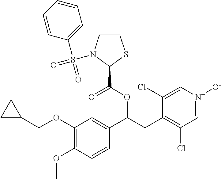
C1(OCC2CC2)=C(OC)C=CC(C(CC2=C(Cl)C=[N+]([O-])C=C2Cl)OC(C2SCCN2S(=O)(C2=CC=CC=C2)=O)=O)=C1
